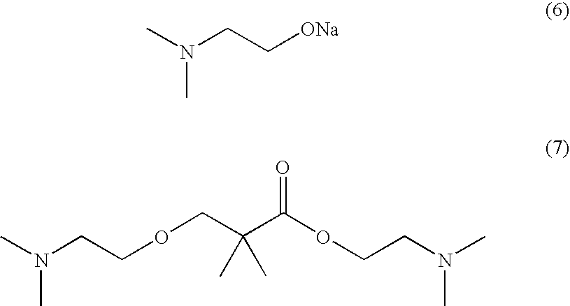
CN(CC[ONa])C.CN(CCOCC(C(OCCN(C)C)=O)(C)C)C
